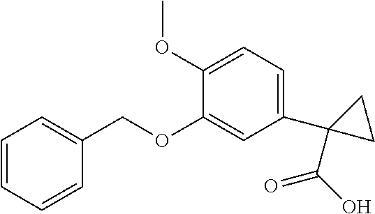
C1(OC)=CC=C(C2(C(=O)O)CC2)C=C1OCC1=CC=CC=C1
